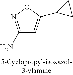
C1(N)=NOC(C2CC2)=C1
